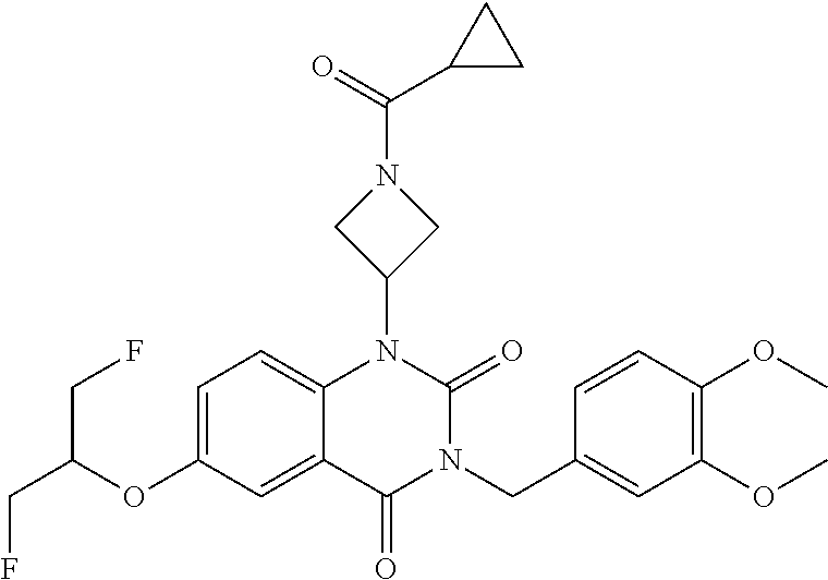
C12=CC=C(OC(CF)CF)C=C1C(=O)N(CC1=CC(OC)=C(OC)C=C1)C(=O)N2C1CN(C(=O)C2CC2)C1
